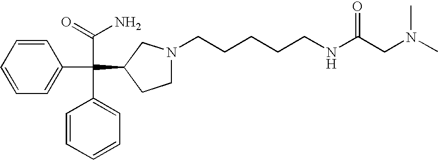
C1=CC=C(C(C(N)=O)(C2=CC=CC=C2)C2CN(CCCCCNC(CN(C)C)=O)CC2)C=C1
